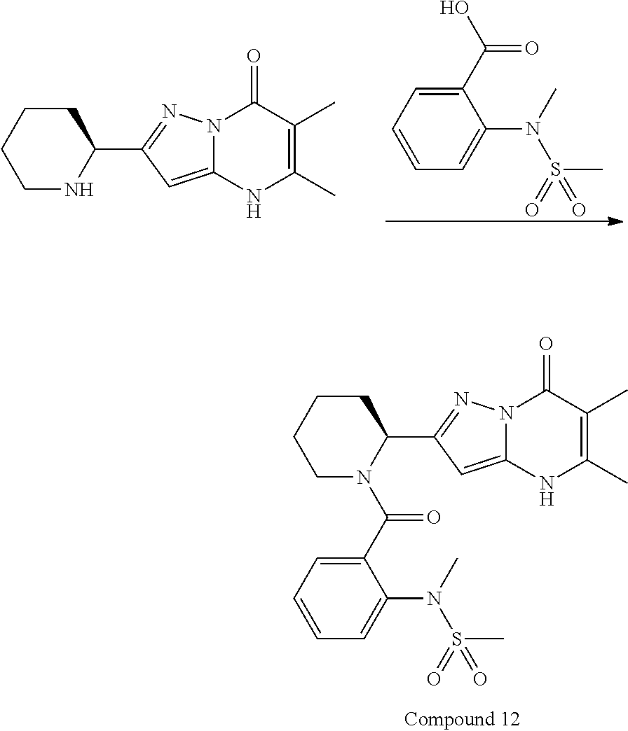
N1C(C2=NN3C(=C2)NC(C)=C(C)C3=O)CCCC1.C1=CC=C(N(S(=O)(C)=O)C)C(C(O)=O)=C1.N1(C(C2=CC=CC=C2N(S(=O)(C)=O)C)=O)C(C2=NN3C(=C2)NC(C)=C(C)C3=O)CCCC1
